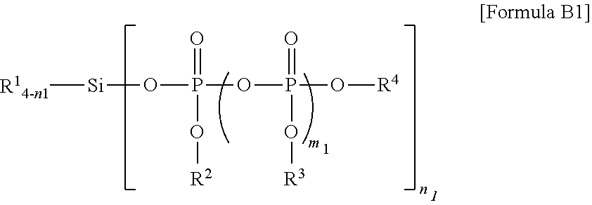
[Si]([R14-n1])OP(=O)(OP(=O)(O[R4])O[R3])O[R2]
